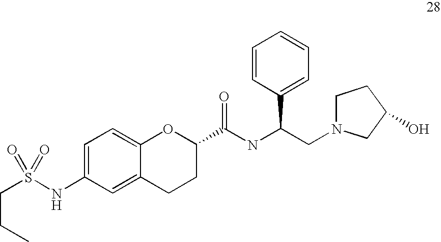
C(CS(NC1=CC=C2C(=C1)CCC(C(NC(CN1CCC(O)C1)C1=CC=CC=C1)=O)O2)(=O)=O)C
